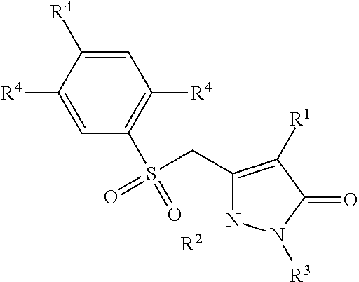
C1([R4])=C(S(CC2=C([R1])C(=O)N([R3])N2)(=O)=O)C=C([R4])C([R4])=C1.[R2]
